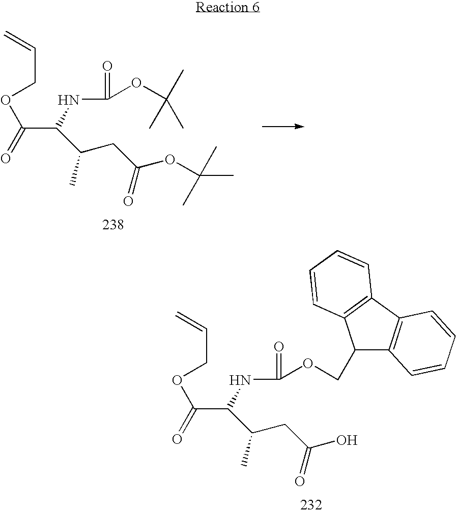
C12=C(C3=C(C=CC=C3)C1COC(NC(C(OCC=C)=O)C(CC(=O)O)C)=O)C=CC=C2.C(OCC=C)(C(NC(=O)OC(C)(C)C)C(CC(=O)OC(C)(C)C)C)=O
